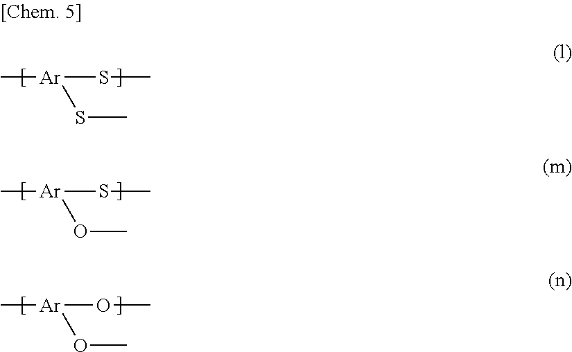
C[Ar](SC)SC.C[Ar](SC)OC.C[Ar](OC)OC
